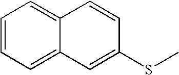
C12=CC=CC=C1C=C(SC)C=C2
